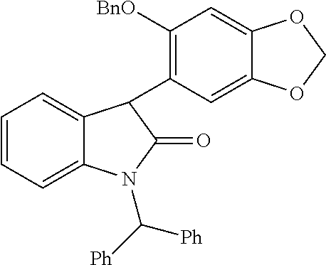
C1=CC=C2C(=C1)C(C1=C([BnO])C=C3C(=C1)OCO3)C(=O)N2C([Ph])[Ph]
